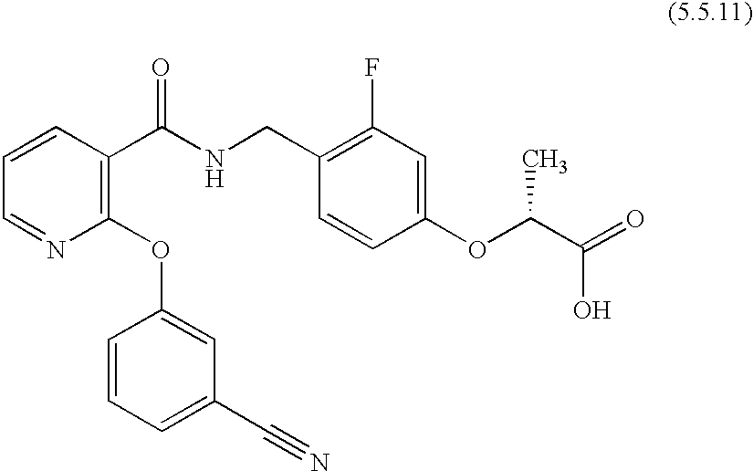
C1=CC(C(NCC2=C(F)C=C(OC(C(=O)O)C)C=C2)=O)=C(OC2=CC(C#N)=CC=C2)N=C1
